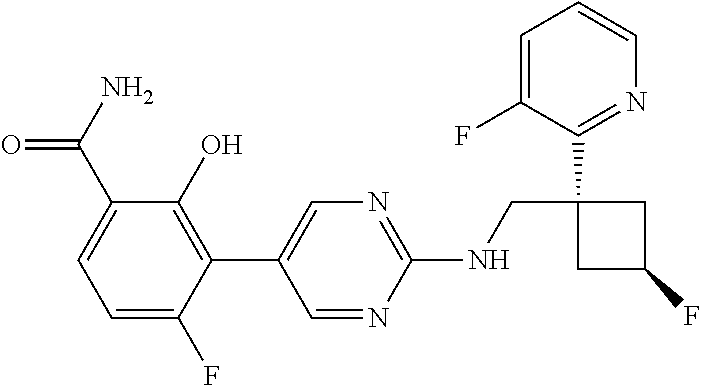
C1=NC(NCC2(C3=NC=CC=C3F)CC(F)C2)=NC=C1C1=C(O)C(C(=O)N)=CC=C1F
